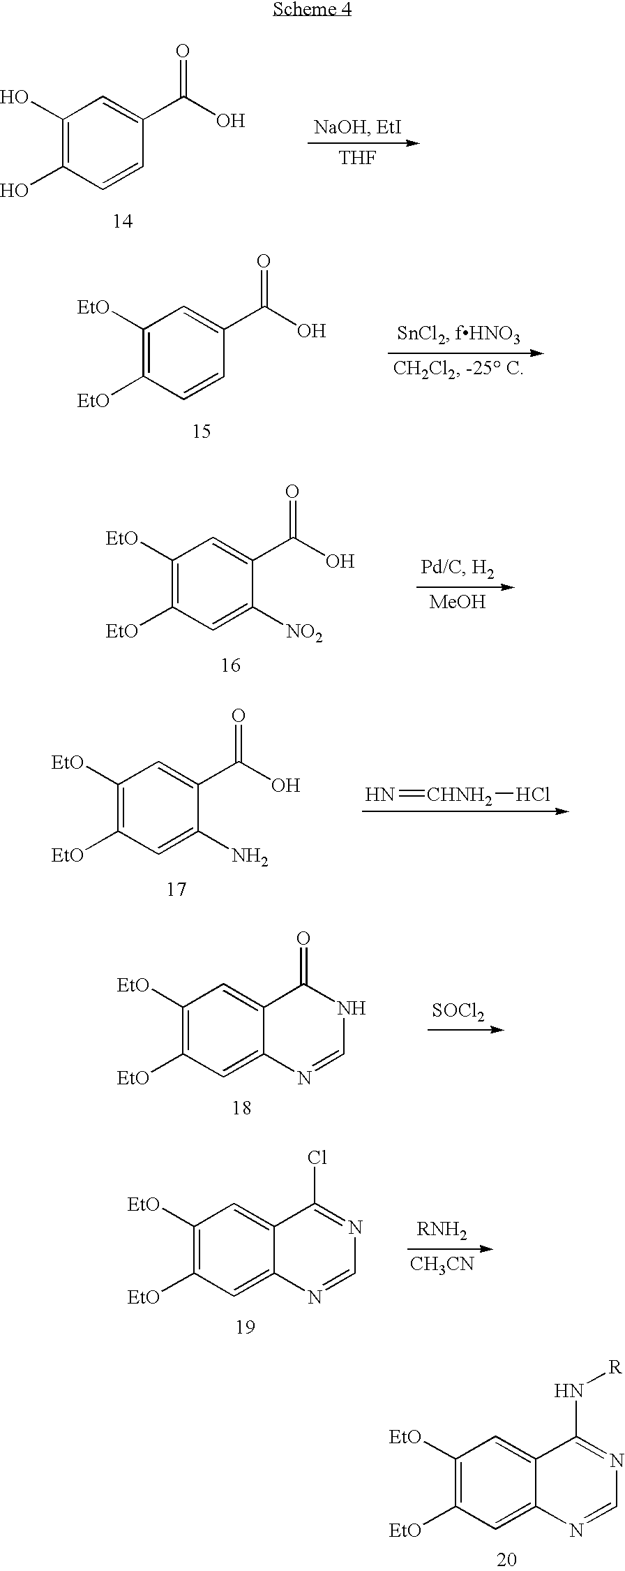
[THF].C1(O)=C(O)C=CC(C(O)=O)=C1.[MeOH].C1([EtO])=C([EtO])C=C([NO2])C(C(O)=O)=C1.C1([EtO])=C([EtO])C=C(N)C(C(O)=O)=C1.N=[CHNH2]Cl.C1([EtO])=C([EtO])C=C2C(=C1)C(=O)NC=N2.[SOCl2].C1([EtO])=C([EtO])C=C2C(=C1)C(Cl)=NC=N2.[CH3CN].C1([EtO])=C([EtO])C=C2C(=C1)C(N[R])=NC=N2.C1([EtO])=C([EtO])C=CC(C(O)=O)=C1
